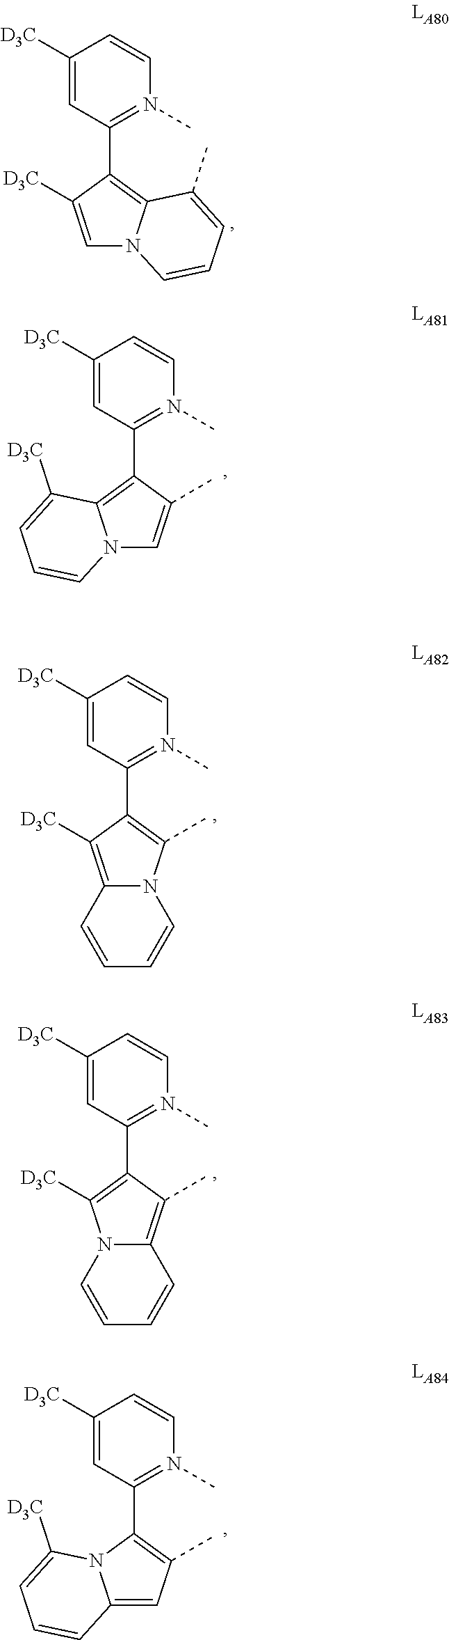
C1([D3C])=CC(C2=C3N(C=C2[D3C])C=CC=C3C)=N(C)C=C1.C1([D3C])=CC(C2=C3N(C=C2C)C=CC=C3[D3C])=N(C)C=C1.C1([D3C])=CC(C2=C(C)N3C(=C2[D3C])C=CC=C3)=N(C)C=C1.C1([D3C])=CC(C2=C([D3C])N3C(=C2C)C=CC=C3)=N(C)C=C1.C1([D3C])=CC(C2=C(C)C=C3N2C([D3C])=CC=C3)=N(C)C=C1
